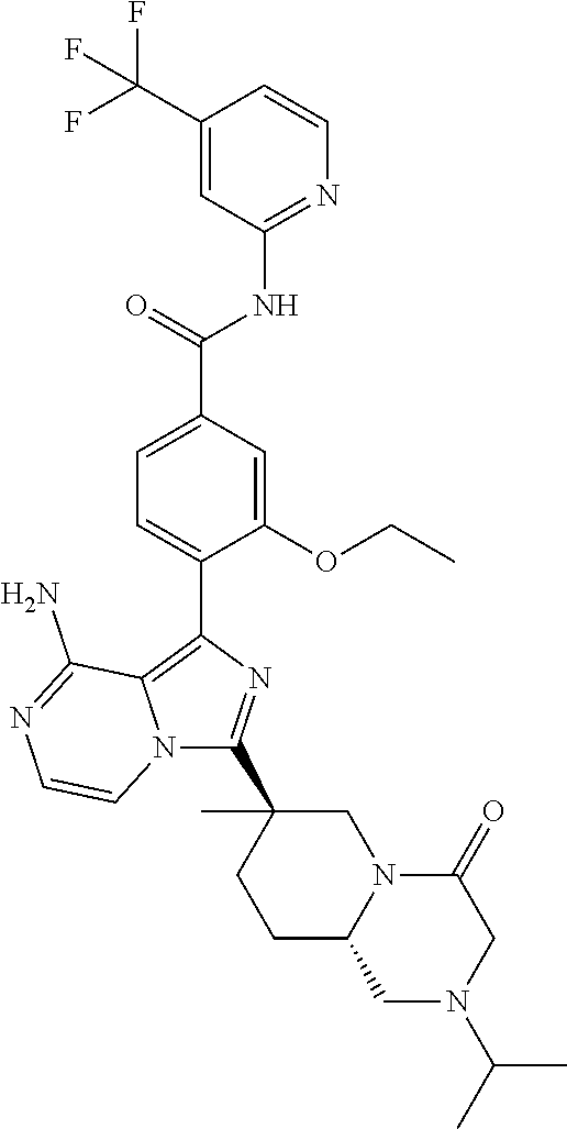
N12C(C3(C)CCC4N(C3)C(=O)CN(C(C)C)C4)=NC(C3=CC=C(C(=O)NC4=NC=CC(C(F)(F)F)=C4)C=C3OCC)=C1C(N)=NC=C2
